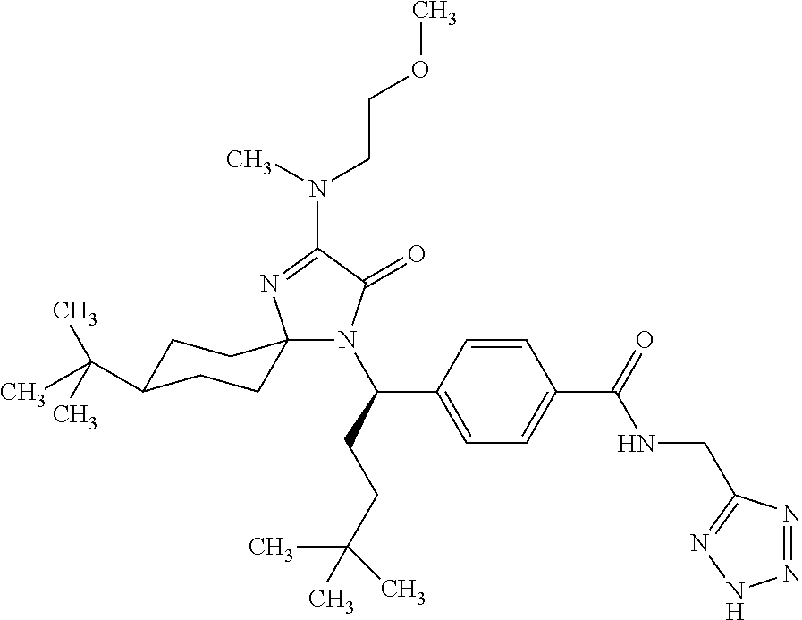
C1C(C(C)(C)C)CCC2(C1)N(C(CCC(C)(C)C)C1=CC=C(C(=O)NCC3=NNN=N3)C=C1)C(=O)C(N(CCOC)C)=N2
